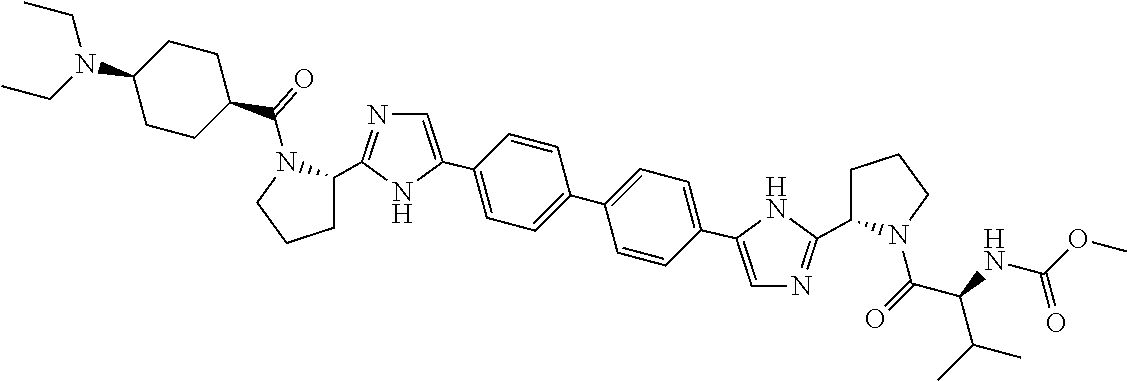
C1(C2=CN=C(C3CCCN3C(=O)C3CCC(N(CC)CC)CC3)N2)=CC=C(C2=CC=C(C3=CN=C(C4CCCN4C(C(NC(OC)=O)C(C)C)=O)N3)C=C2)C=C1
